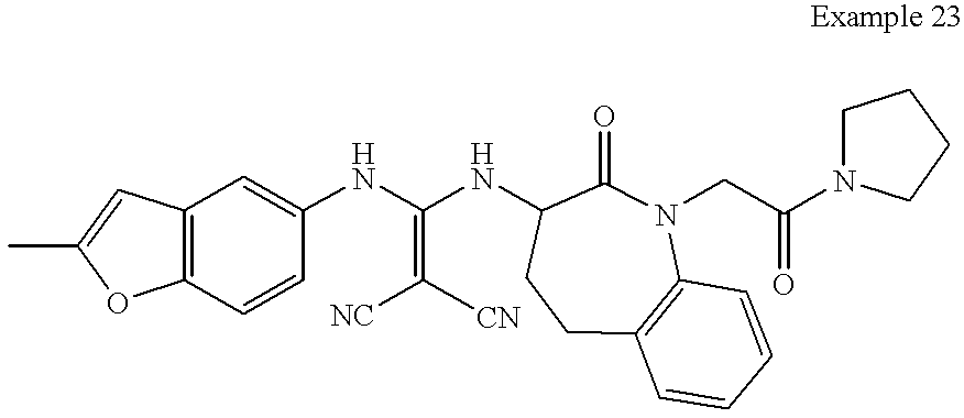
C(=C(NC1=CC2=C(C=C1)OC(C)=C2)NC1CCC2=C(N(CC(=O)N3CCCC3)C1=O)C=CC=C2)([NC])[CN]
